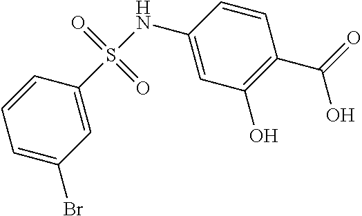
C1(S(NC2=CC(O)=C(C(=O)O)C=C2)(=O)=O)=CC(Br)=CC=C1
